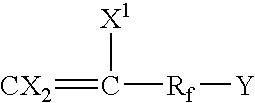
[CX2]=C([X1])[Rf][Y]
